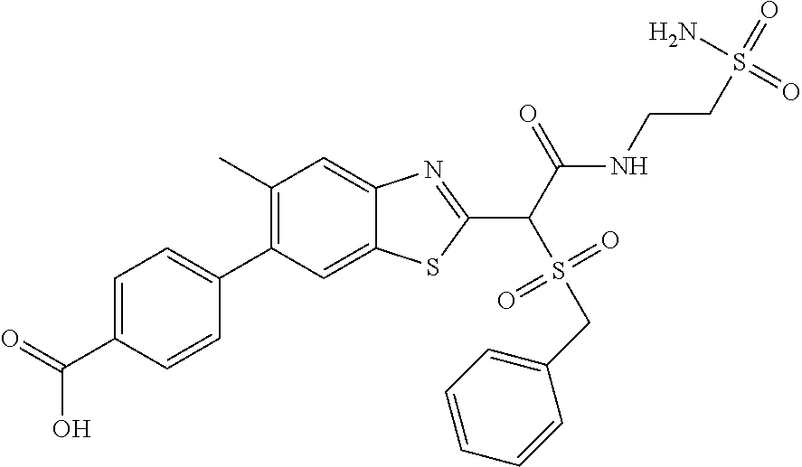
C1(C)=C(C2=CC=C(C(O)=O)C=C2)C=C2C(=C1)N=C(C(C(NCCS(N)(=O)=O)=O)S(=O)(=O)CC1=CC=CC=C1)S2
